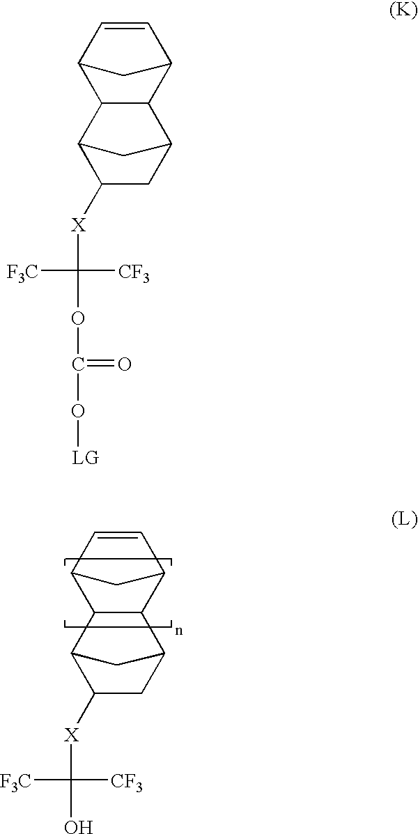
C1=CC2C3C(C1C2)C1C([X]C([CF3])(O)[F3C])CC3C1.C1=CC2C3C(C1C2)C1C([X]C([CF3])(OC(=O)O[LG])[F3C])CC3C1
